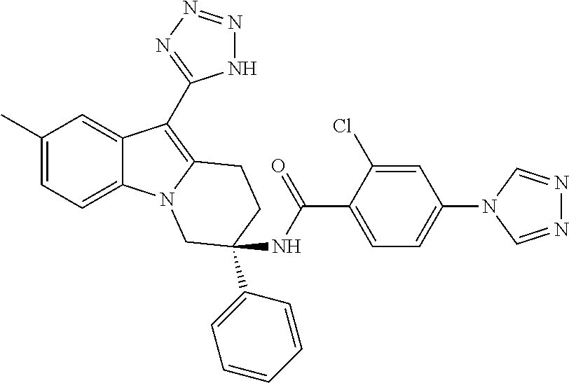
C1(C)=CC=C2C(=C1)C(C1=NN=NN1)=C1N2CC(NC(C2=CC=C(N3C=NN=C3)C=C2Cl)=O)(C2=CC=CC=C2)CC1
